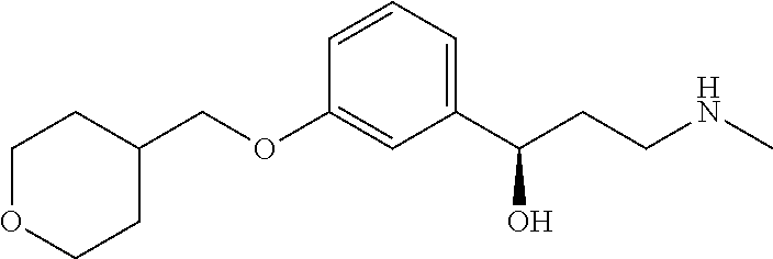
C1OCCC(COC2=CC(C(CCNC)O)=CC=C2)C1
